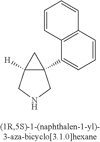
C12([H])C(C3=CC=CC4=C3C=CC=C4)(C1)CNC2
